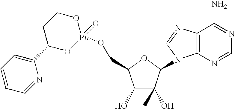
C1(O)C(O)(C)C(N2C3=C(N=C2)C(N)=NC=N3)OC1COP1(=O)OCCC(C2=CC=CC=N2)O1
